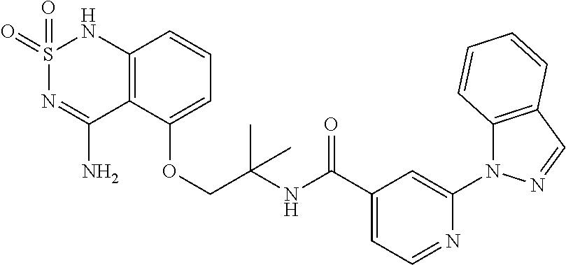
C12=C(C(OCC(NC(C3=CC=NC(N4C5=C(C=N4)C=CC=C5)=C3)=O)(C)C)=CC=C1)C(N)=NS(=O)(=O)N2
